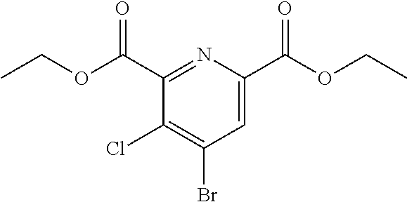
N1=C(C(OCC)=O)C(Cl)=C(Br)C=C1C(OCC)=O
